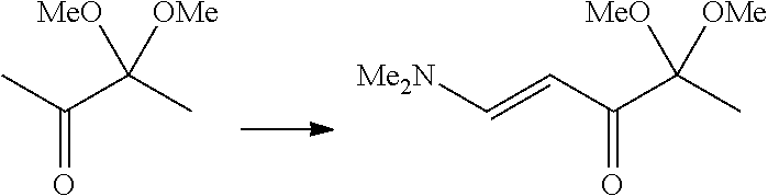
CC(=O)C(C)([MeO])[OMe].C(C(=O)C(C)([MeO])[OMe])=C[Me2N]
